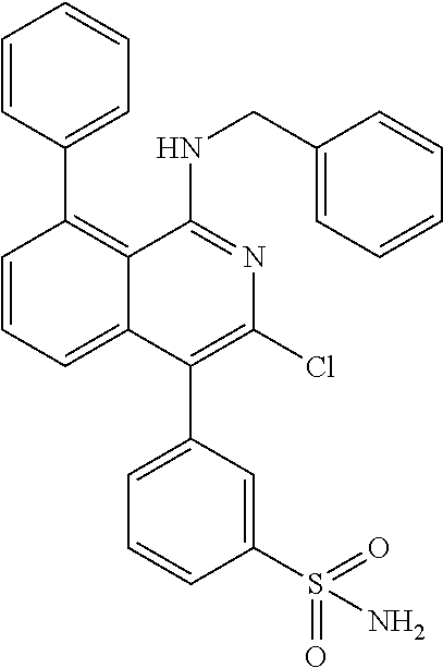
C1=CC(C2=C3C(=CC=C2)C(C2=CC=CC(S(=O)(=O)N)=C2)=C(Cl)N=C3NCC2=CC=CC=C2)=CC=C1
